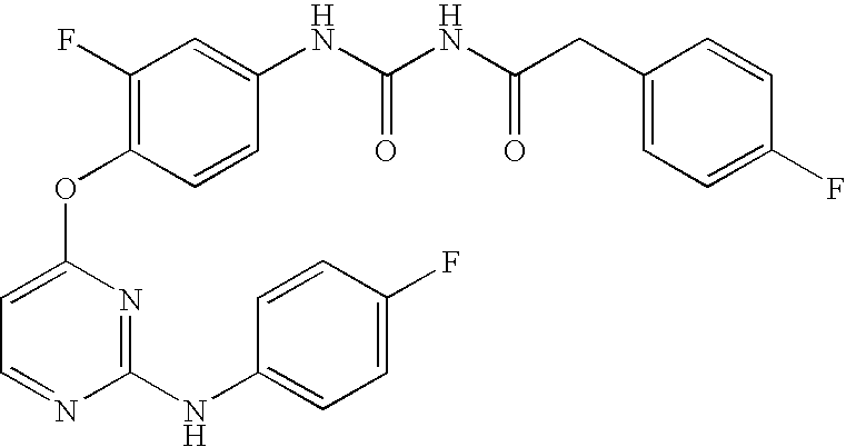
C1=C(OC2=C(F)C=C(NC(NC(CC3=CC=C(F)C=C3)=O)=O)C=C2)N=C(NC2=CC=C(F)C=C2)N=C1
